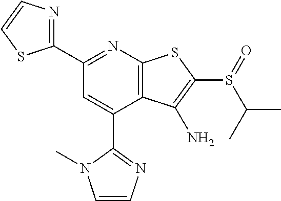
C1(C2=NC3=C(C(C4=NC=CN4C)=C2)C(N)=C(S(=O)C(C)C)S3)=NC=CS1
